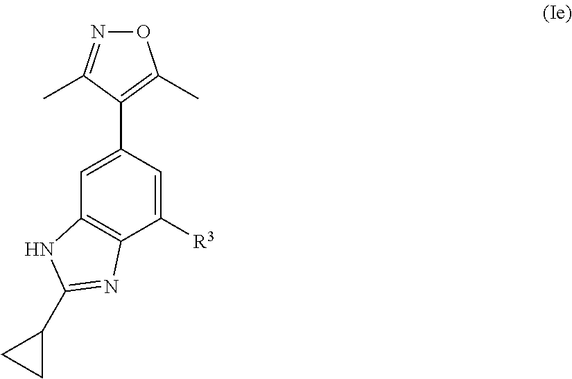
C1([R3])=CC(C2=C(C)ON=C2C)=CC2=C1N=C(C1CC1)N2
